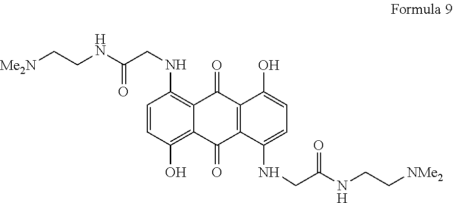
C1=CC(O)=C2C(=C1NCC(=O)NCC[Me2N])C(=O)C1=C(C2=O)C(NCC(=O)NCC[NMe2])=CC=C1O
